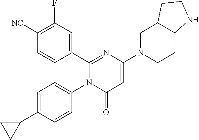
C1([NC])=C(F)C=C(C2=NC(N3CC4C(CC3)NCC4)=CC(=O)N2C2=CC=C(C3CC3)C=C2)C=C1
